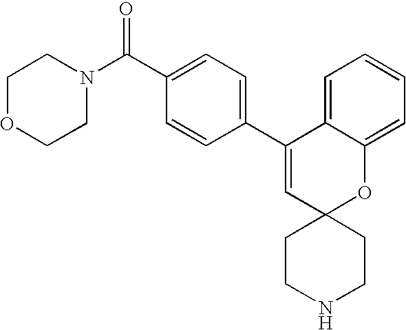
C(C1=CC=C(C2=CC3(OC4=CC=CC=C24)CCNCC3)C=C1)(=O)N1CCOCC1
